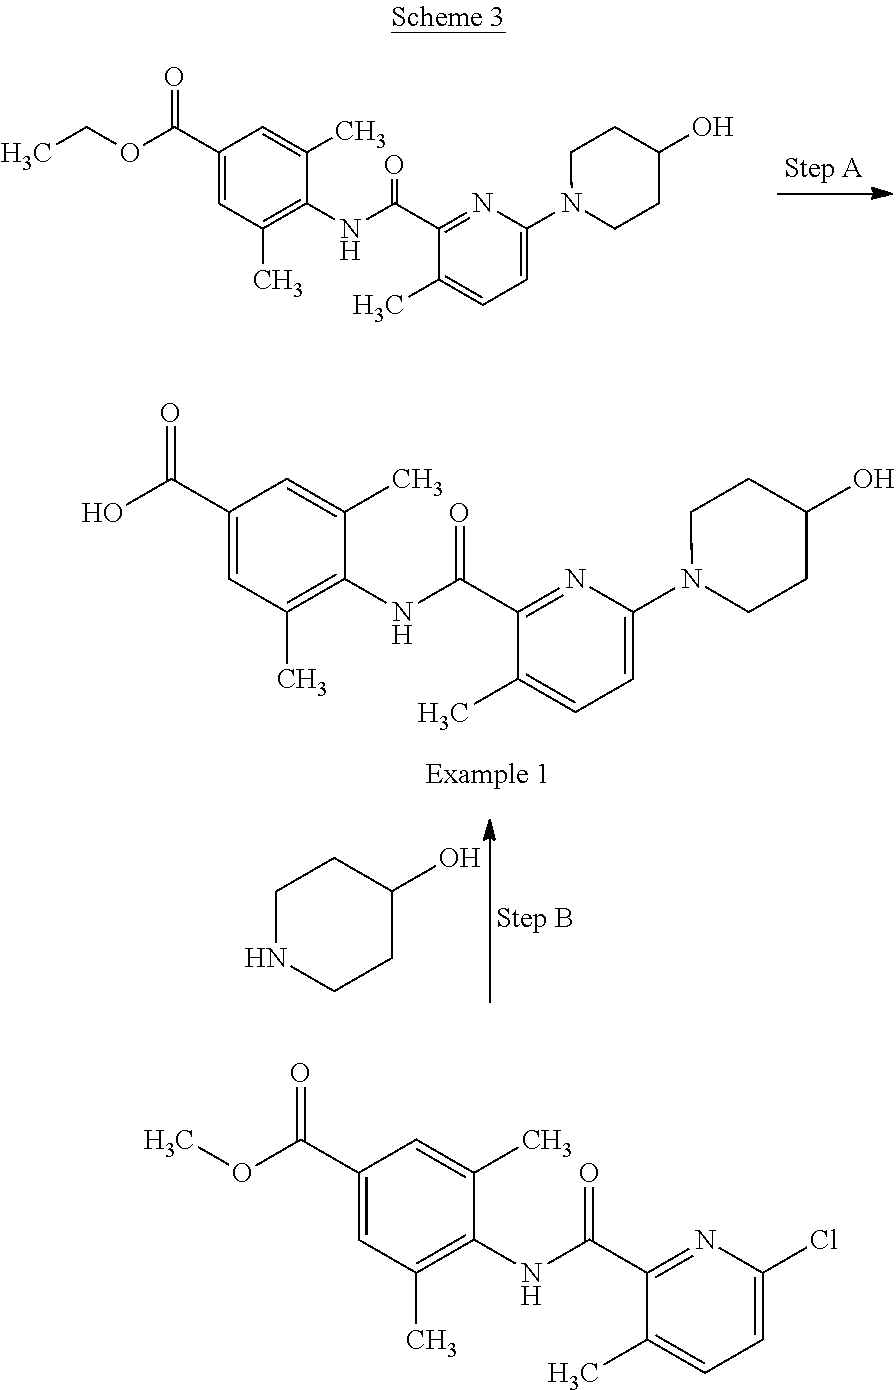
C1(NC(C2=NC(N3CCC(O)CC3)=CC=C2C)=O)=C(C)C=C(C(OCC)=O)C=C1C.C1(NC(C2=NC(N3CCC(O)CC3)=CC=C2C)=O)=C(C)C=C(C(O)=O)C=C1C.C1NCCC(O)C1.C1(NC(C2=NC(Cl)=CC=C2C)=O)=C(C)C=C(C(OC)=O)C=C1C
